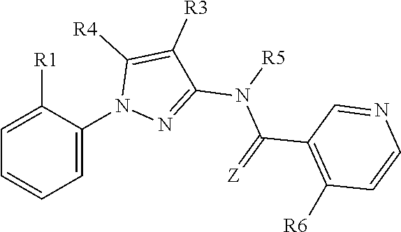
C1(C(=[Z])N([R5])C2=NN(C3=CC=CC=C3[R1])C([R4])=C2[R3])=C([R6])C=CN=C1
